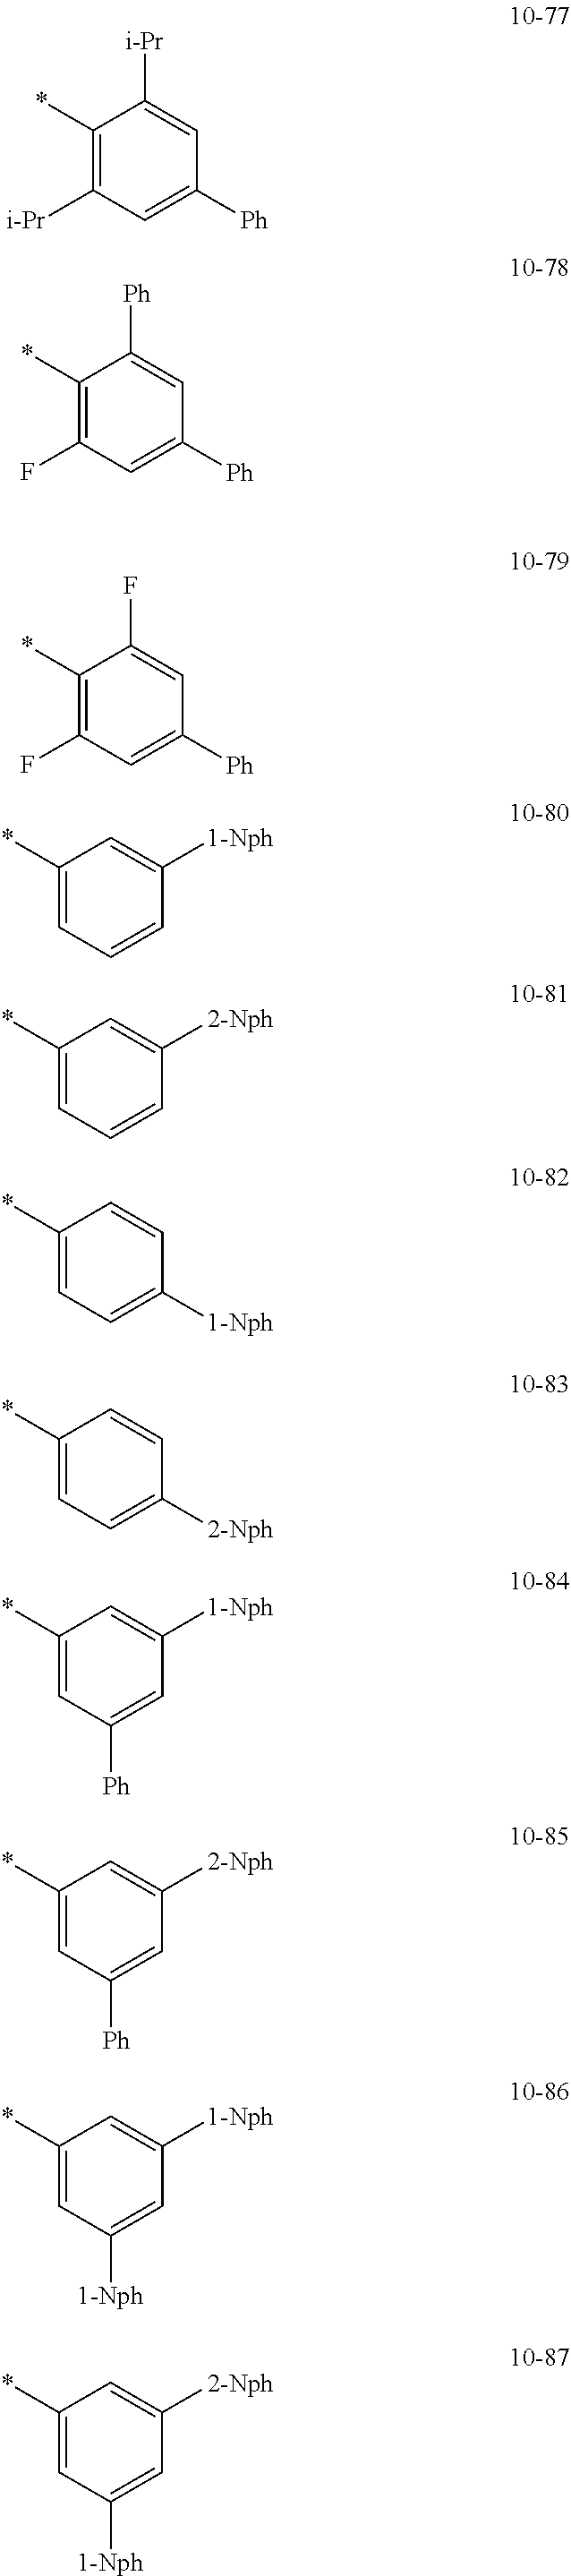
C1(*)=C([i-Pr])C=C([Ph])C=C1[i-Pr].C1(*)=C(F)C=C([Ph])C=C1[Ph].C1(*)=C(F)C=C([Ph])C=C1F.C1(*)=CC=CC([1-Nph])=C1.C1(*)=CC=CC([2-Nph])=C1.C1(*)=CC=C([1-Nph])C=C1.C1(*)=CC=C([2-Nph])C=C1.C1(*)=CC([Ph])=CC([1-Nph])=C1.C1(*)=CC([Ph])=CC([2-Nph])=C1.C1(*)=CC([1-Nph])=CC([1-Nph])=C1.C1(*)=CC([1-Nph])=CC([2-Nph])=C1
